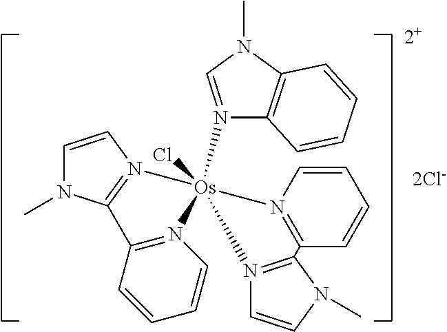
[2Cl-].[2+].C1=CN2=C(N1C)C1=N(C=CC=C1)[Os]21(Cl)(N2=CN(C)C3=C2C=CC=C3)N2=C(C=CC=C2)C2=N1C=CN2C
